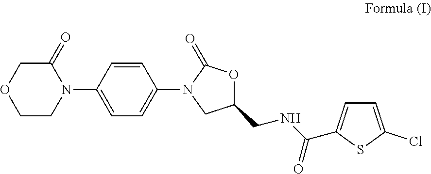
C1(=O)COCCN1C1=CC=C(N2CC(CNC(=O)C3=CC=C(Cl)S3)OC2=O)C=C1
